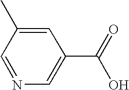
N1=CC(C)=CC(C(=O)O)=C1
